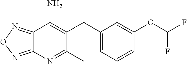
C12=NON=C1N=C(C)C(CC1=CC=CC(OC(F)F)=C1)=C2N
